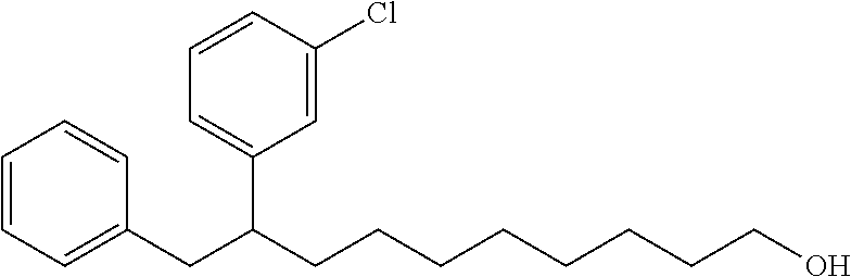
C1=CC=C(CC(CCCCCCCCO)C2=CC=CC(Cl)=C2)C=C1
